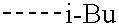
C[i-Bu]
